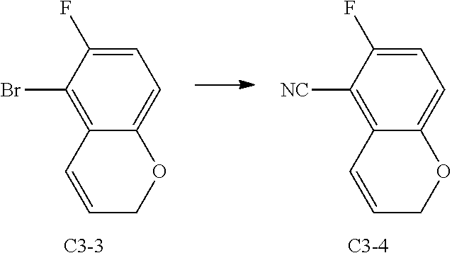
[C3-3].C1=C(F)C(Br)=C2C(=C1)OCC=C2.[C3-4].C1=C(F)C([NC])=C2C(=C1)OCC=C2
